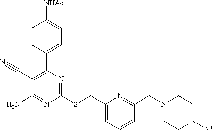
C1(SCC2=CC=CC(CN3CCN([Z1])CC3)=N2)=NC(C2=CC=C([NHAc])C=C2)=C(C#N)C(N)=N1
